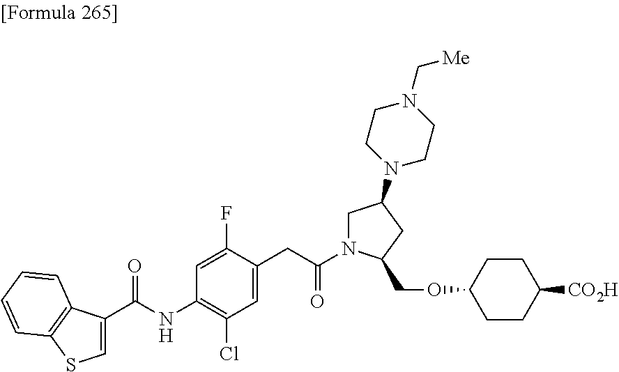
C1=C(C(=O)NC2=C(Cl)C=C(CC(=O)N3CC(N4CCN(C[Me])CC4)CC3COC3CCC([CO2H])CC3)C(F)=C2)C2=C(S1)C=CC=C2
